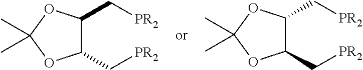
C1(C[PR2])C(C[PR2])OC(C)(C)O1.C1(C[PR2])C(C[PR2])OC(C)(C)O1
